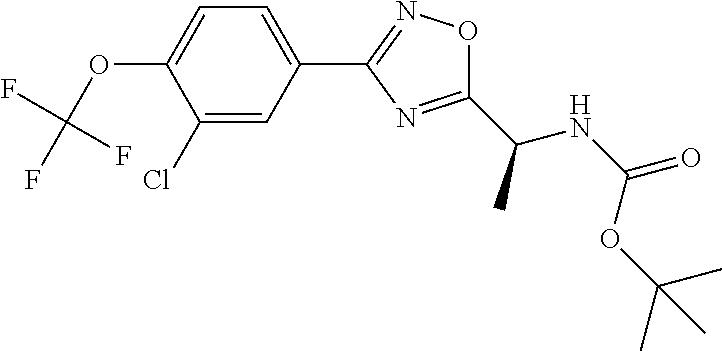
C1(Cl)=CC(C2=NOC(C(C)NC(=O)OC(C)(C)C)=N2)=CC=C1OC(F)(F)F
